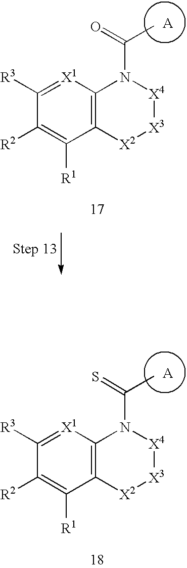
C1([R3])=[X1]C2=C(C([R1])=C1[R2])[X2][X3][X4]N2C(=S)C.C1([R3])=[X1]C2=C(C([R1])=C1[R2])[X2][X3][X4]N2C(=O)C
